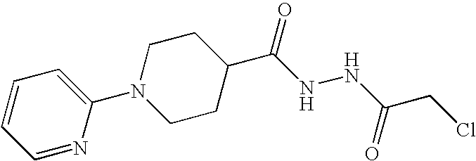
C1=NC(N2CCC(C(NNC(CCl)=O)=O)CC2)=CC=C1
